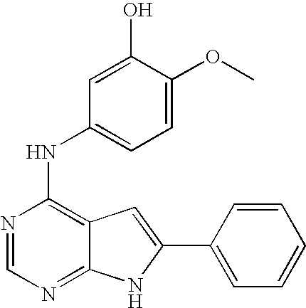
N1=CN=C2C(=C1NC1=CC=C(OC)C(O)=C1)C=C(C1=CC=CC=C1)N2
